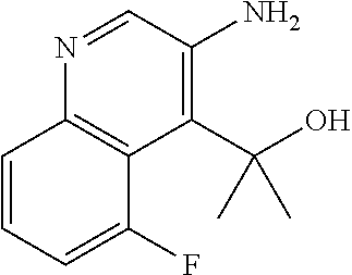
N1=CC(N)=C(C(O)(C)C)C2=C1C=CC=C2F
